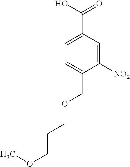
OC(=O)C1=CC=C(COCCCOC)C([NO2])=C1
